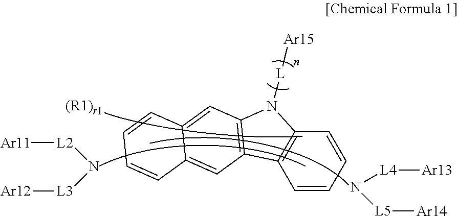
C1=CC2=C(C=C1)C1=C(N2[L][Ar15])C=C2C(=C1)C=CC=C2.N([L4][Ar13])[L5][Ar14].N([L2][Ar11])[L3][Ar12]
